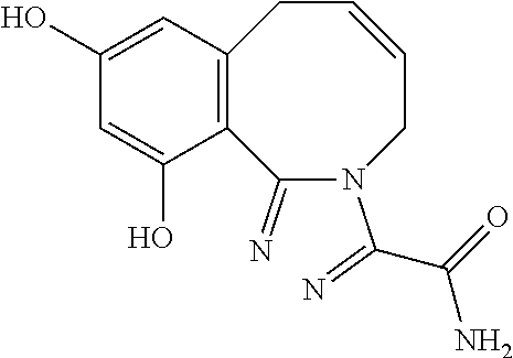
C12=C(C=C(O)C=C1O)CC=CCN(C(=N)C(N)=O)C2=N
